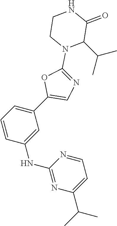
C1=CC(NC2=NC(C(C)C)=CC=N2)=CC(C2=CN=C(N3C(C(C)C)C(=O)NCC3)O2)=C1
